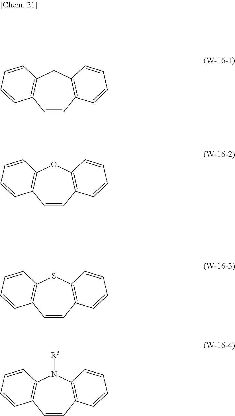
C1=CC2=C(CC3=C1C=CC=C3)C=CC=C2.C1=CC2=C(OC3=C1C=CC=C3)C=CC=C2.C1=CC2=C(SC3=C1C=CC=C3)C=CC=C2.C1=CC2=C(N([R3])C3=C1C=CC=C3)C=CC=C2
